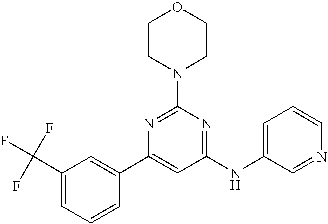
C1(NC2=CC=CN=C2)=NC(N2CCOCC2)=NC(C2=CC(C(F)(F)F)=CC=C2)=C1
